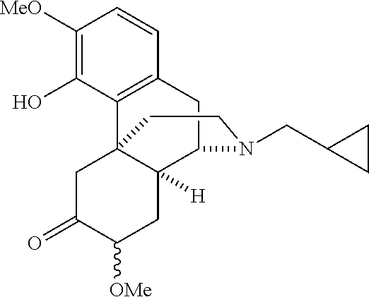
C1([MeO])=C(O)C2=C(C=C1)CC1C3([H])C2(CC(=O)C([OMe])C3)CCN1CC1CC1
